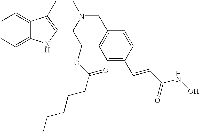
C1=CC=C2C(=C1)C(CCN(CC1=CC=C(C=CC(NO)=O)C=C1)CCOC(=O)CCCCC)=CN2
